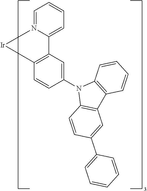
C1=C2N(=CC=C1)[Ir]C1=C2C=C(N2C3=C(C4=C2C=CC=C4)C=C(C2=CC=CC=C2)C=C3)C=C1
